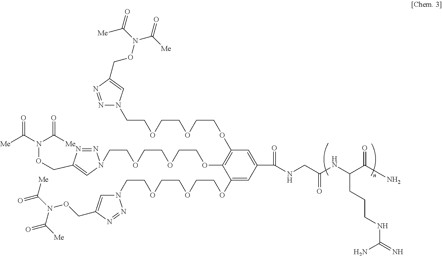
[Me]C(N(C([Me])=O)OCC1=CN(CCOCCOCCOC2=C(OCCOCCOCCN3N=NC(CON(C([Me])=O)C([Me])=O)=C3)C=C(C(=O)NCC(NC(C(N)=O)CCCNC(N)=N)=O)C=C2OCCOCCOCCN2C=C(CON(C(=O)[Me])C([Me])=O)N=N2)N=N1)=O
